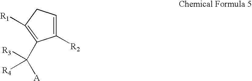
C1([R2])=CCC([R1])=C1C([A])([R3])[R4]
